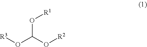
O(C(O[R2])O[R3])[R1]
